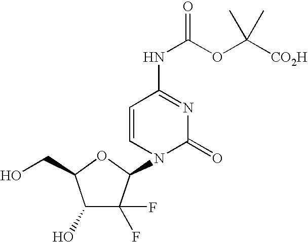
C1(O)C(F)(F)C(N2C(=O)N=C(NC(OC([CO2H])(C)C)=O)C=C2)OC1CO
